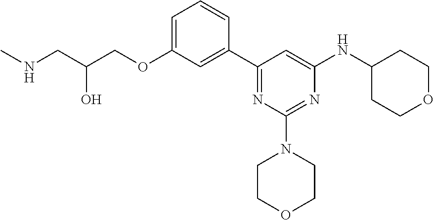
C1=C(OCC(CNC)O)C=C(C2=NC(N3CCOCC3)=NC(NC3CCOCC3)=C2)C=C1
